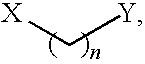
C([Y])[X]
